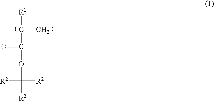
[R1]C(C(OC([R2])([R2])[R2])=O)(CC)C
